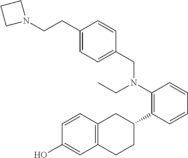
C1(O)=CC2=C(C=C1)CC(C1=C(N(CC)CC3=CC=C(CCN4CCC4)C=C3)C=CC=C1)CC2
